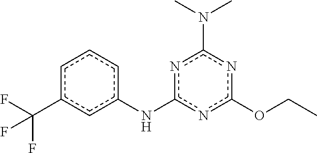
c1c(C(F)(F)F)cc(Nc2nc(N(C)C)nc(OCC)n2)cc1
